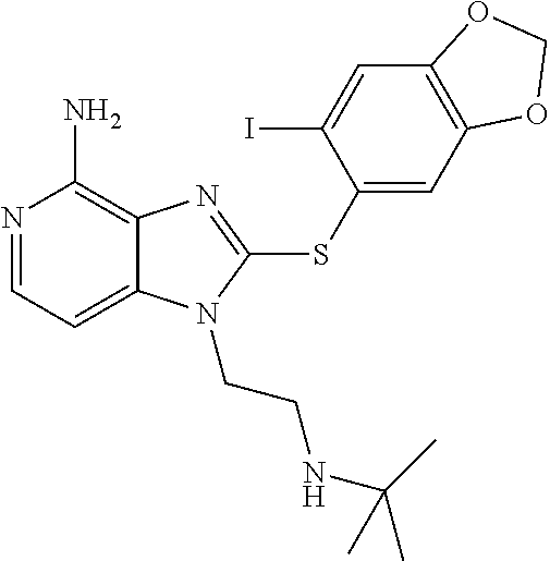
N1=CC=C2C(=C1N)N=C(SC1=CC3=C(C=C1I)OCO3)N2CCNC(C)(C)C
